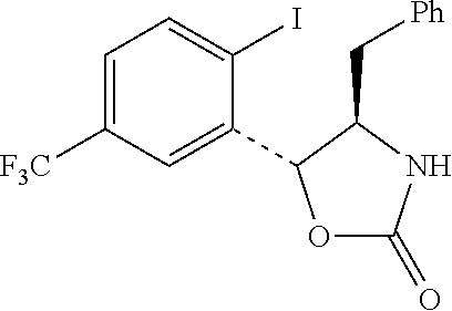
C1=C([F3C])C=C(C2OC(=O)NC2C[Ph])C(I)=C1
